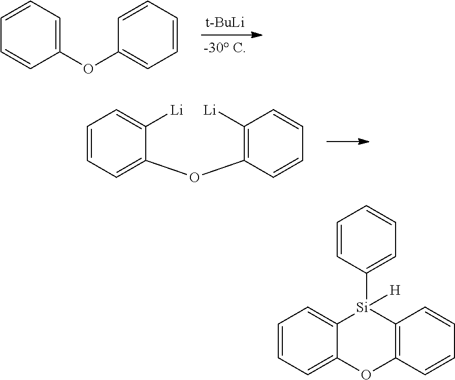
[t-BuLi].C1(OC2=CC=CC=C2)=CC=CC=C1.C1(OC2=C([Li])C=CC=C2)=CC=CC=C1[Li].C1=CC=C2C(=C1)[Si](C1=CC=CC=C1)([H])C1=C(O2)C=CC=C1
